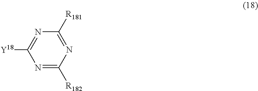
[Y18]C1=NC([R181])=NC([R182])=N1
